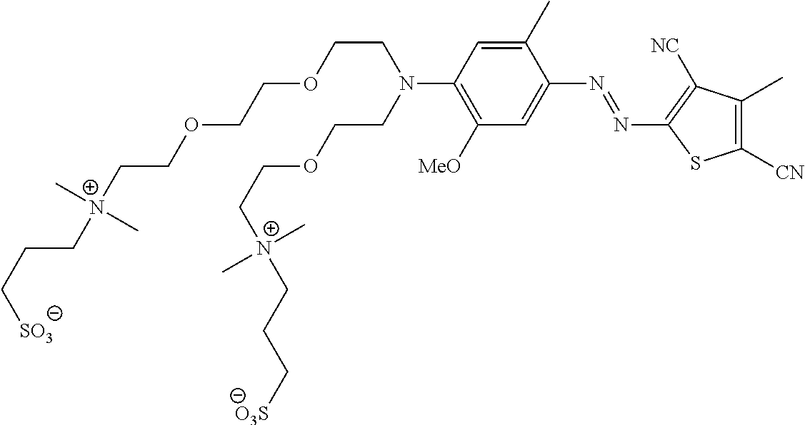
C(C[SO3])C[N+](CCOCCOCCN(C1=C([MeO])C=C(N=NC2=C([NC])C(C)=C([CN])S2)C(C)=C1)CCOCC[N+](CCC[O3S])(C)C)(C)C
